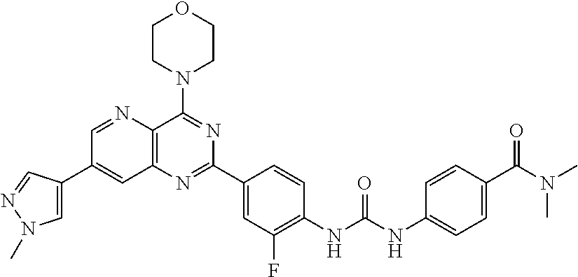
C1=NC2=C(C=C1C1=CN(C)N=C1)N=C(C1=CC(F)=C(NC(NC3=CC=C(C(N(C)C)=O)C=C3)=O)C=C1)N=C2N1CCOCC1
